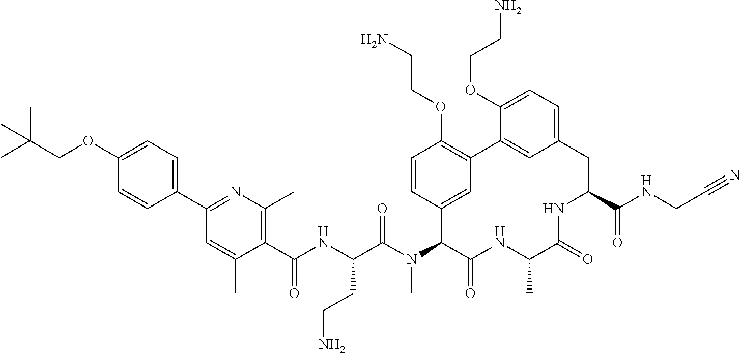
C(OC1=CC=C(C2=NC(C)=C(C(NC(C(N(C3C4=CC(=C(OCCN)C=C4)C4=CC(=CC=C4OCCN)CC(C(NCC#N)=O)NC(=O)C(C)NC3=O)C)=O)CCN)=O)C(C)=C2)C=C1)C(C)(C)C
